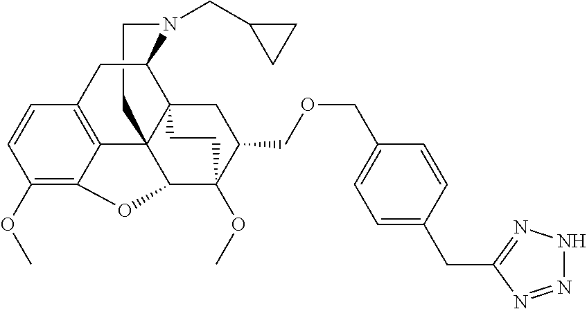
C1CN(CC2CC2)C2C34C15C1=C(C=CC(OC)=C1OC5C(OC)(C(COCC1=CC=C(CC5=NNN=N5)C=C1)C3)CC4)C2
